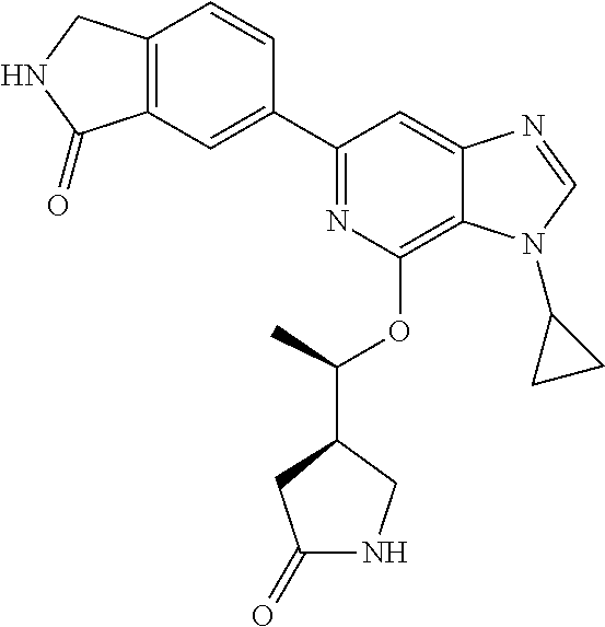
C1(C2=CC3=C(C=C2)CNC3=O)=NC(OC(C2CC(=O)NC2)C)=C2C(=C1)N=CN2C1CC1
